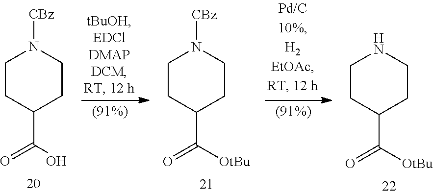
C1CC(C(O)=O)CCN1[CBz].C1CC(C([OtBu])=O)CCN1[CBz].C1CC(C([OtBu])=O)CCN1
